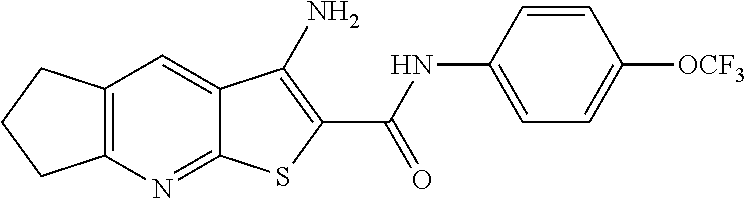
C12=C(N=C3C(=C1)C(N)=C(C(NC1=CC=C([OCF3])C=C1)=O)S3)CCC2
